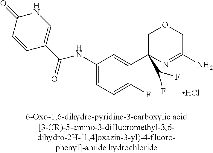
C1(NC(C2=CNC(=O)C=C2)=O)=CC=C(F)C(C2(C(F)F)N=C(N)COC2)=C1.Cl
